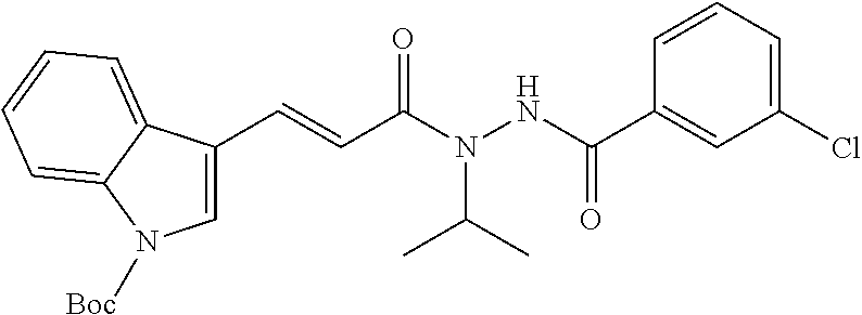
C1=CC=C(Cl)C=C1C(NN(C(C=CC1=CN([Boc])C2=CC=CC=C12)=O)C(C)C)=O
